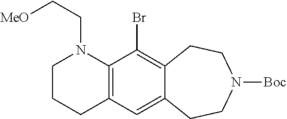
C12=C(C(Br)=C3C(=C1)CCN([Boc])CC3)N(CC[MeO])CCC2
